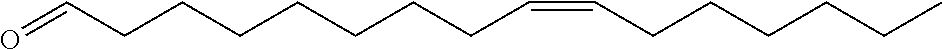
C(CCC=CCCCCCC)CCCCC=O
